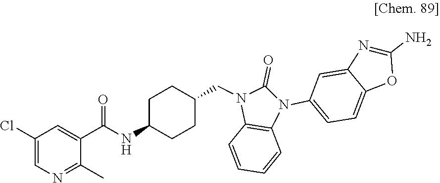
C1(C)=NC=C(Cl)C=C1C(=O)NC1CCC(CN2C(=O)N(C3=CC=C4C(=C3)N=C(N)O4)C3=C2C=CC=C3)CC1
